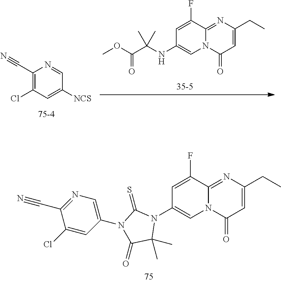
C1(N2C(=S)N(C3=CN=C(C#N)C(Cl)=C3)C(=O)C2(C)C)=CN2C(=NC(CC)=CC2=O)C(F)=C1.C1(C#N)=C(Cl)C=C([NCS])C=N1.N12C(=NC(CC)=CC1=O)C(F)=CC(NC(C(OC)=O)(C)C)=C2
